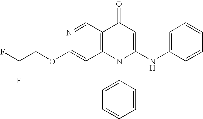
C1(OCC(F)F)=CC2=C(C=N1)C(=O)C=C(NC1=CC=CC=C1)N2C1=CC=CC=C1
